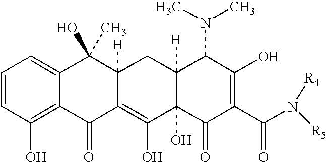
C1=CC(O)=C2C(=C1)C(C)(O)C1([H])C(=C(O)C3(O)C([H])(C1)C(N(C)C)C(O)=C(C(=O)N([R4])[R5])C3=O)C2=O
